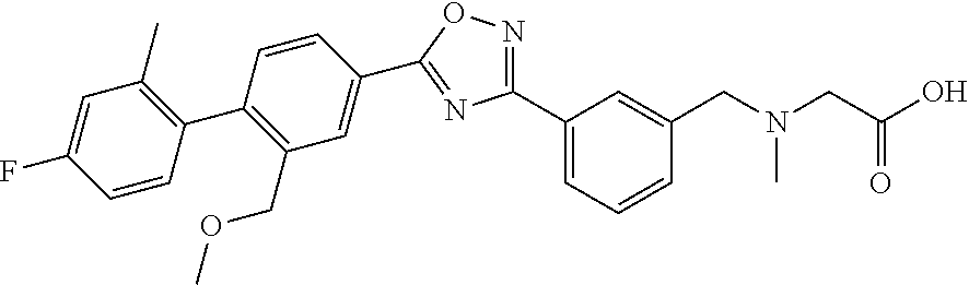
C1(C2=NOC(C3=CC(COC)=C(C4=C(C)C=C(F)C=C4)C=C3)=N2)=CC=CC(CN(CC(O)=O)C)=C1
